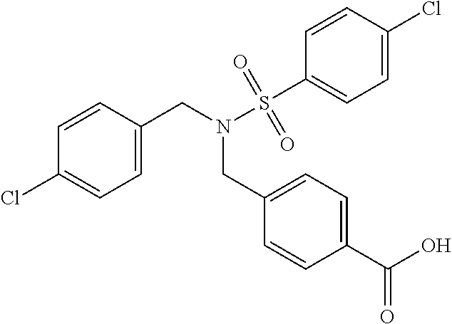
C1=C(CN(S(=O)(=O)C2=CC=C(Cl)C=C2)CC2=CC=C(C(O)=O)C=C2)C=CC(Cl)=C1
